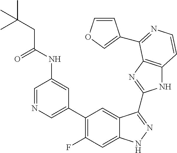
C1=C(C2=C(F)C=C3C(=C2)C(C2=NC4=C(N2)C=CN=C4C2=COC=C2)=NN3)C=C(NC(CC(C)(C)C)=O)C=N1
